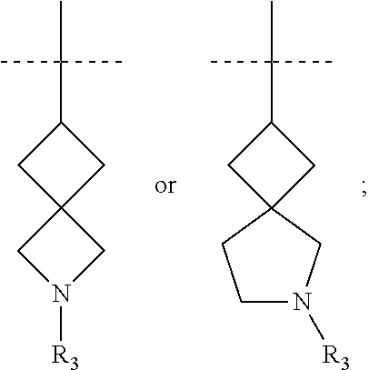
C1(C(C)(C)C)CC2(C1)CN([R3])C2.C1(C(C)(C)C)CC2(C1)CCN([R3])C2
